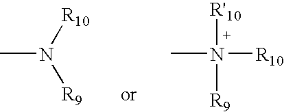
CN([R'10])([R10])[R9].CN([R10])[R9]
